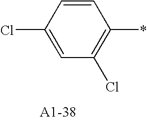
C1(Cl)=CC(Cl)=C(*)C=C1
